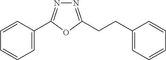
C1=C(C2=NN=C(CCC3=CC=CC=C3)O2)C=CC=C1
